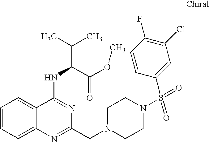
C1=CC=C2C(=C1)C(NC(C(C)C)C(OC)=O)=NC(CN1CCN(S(=O)(C3=CC(Cl)=C(F)C=C3)=O)CC1)=N2
